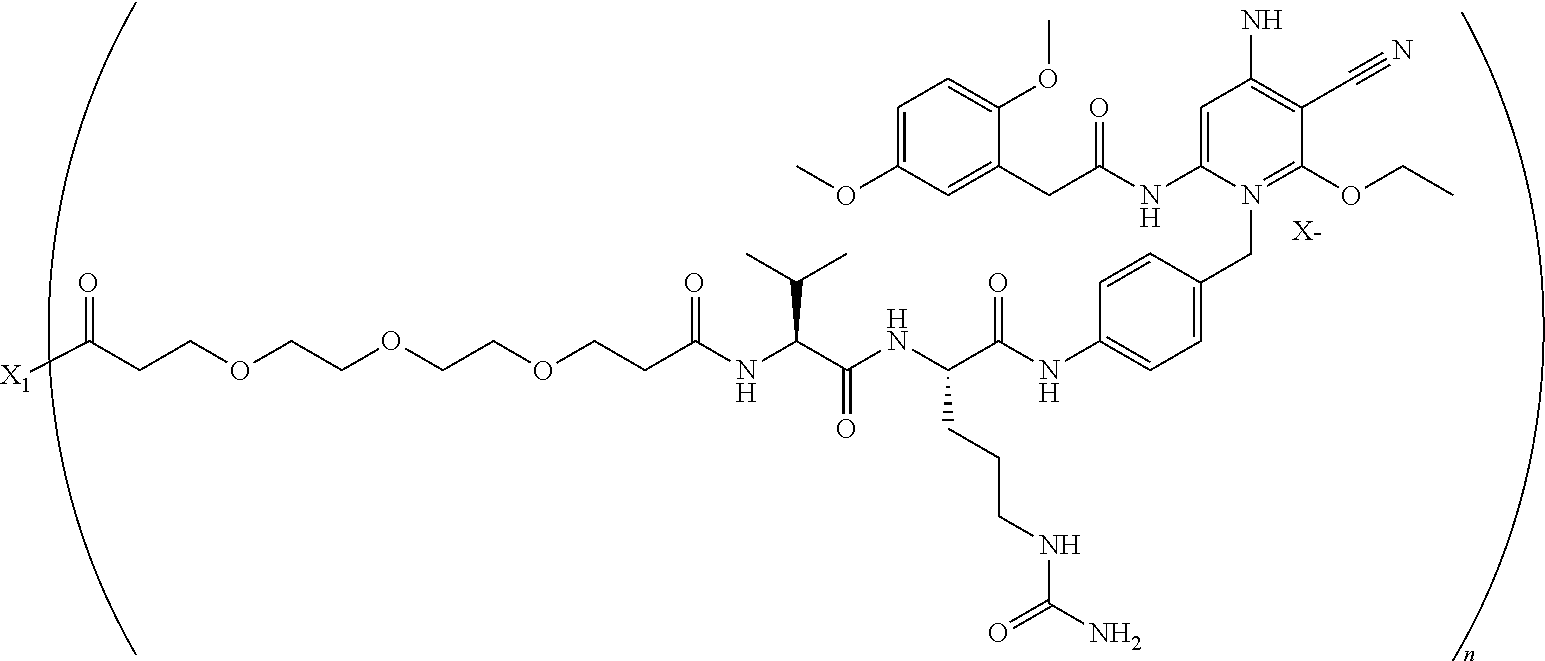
C(COCCOCCOCCC(NC(C(NC(C(NC1=CC=C(CN2=C(OCC)C(C#N)=C(N)C=C2NC(CC2=CC(OC)=CC=C2OC)=O)C=C1)=O)CCCNC(=O)N)=O)C(C)C)=O)C([X1])=O.[X-]
